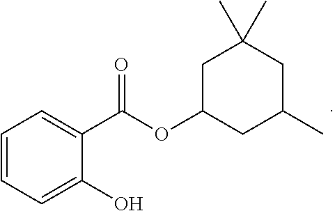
C1=CC=C(O)C(C(=O)OC2CC(C)CC(C)(C)C2)=C1
